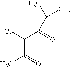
C(C(=O)C)(Cl)C(=O)C(C)C
